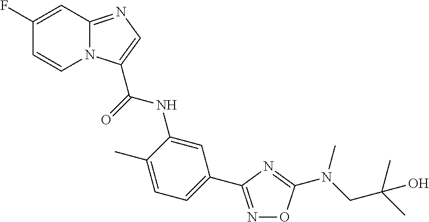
C1(F)=CC2=NC=C(C(NC3=CC(C4=NOC(N(CC(C)(C)O)C)=N4)=CC=C3C)=O)N2C=C1
